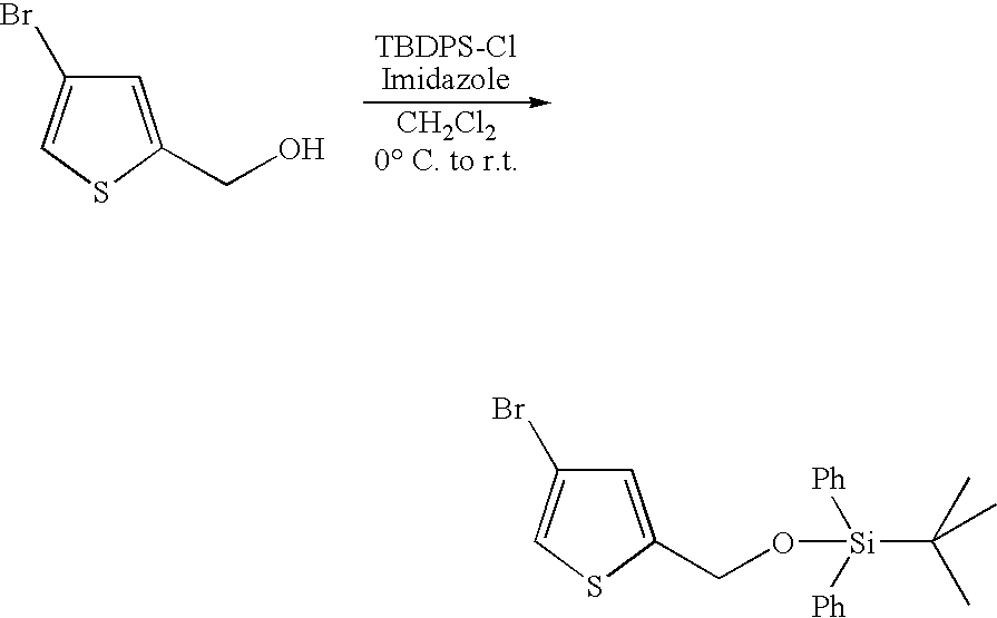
C1=C(CO)SC=C1Br.C1=C(CO[Si]([Ph])([Ph])C(C)(C)C)SC=C1Br
